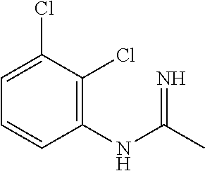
C1(NC(C)=N)=C(Cl)C(Cl)=CC=C1
